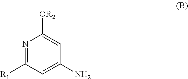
N1=C([R1])C=C(N)C=C1[OR2]
